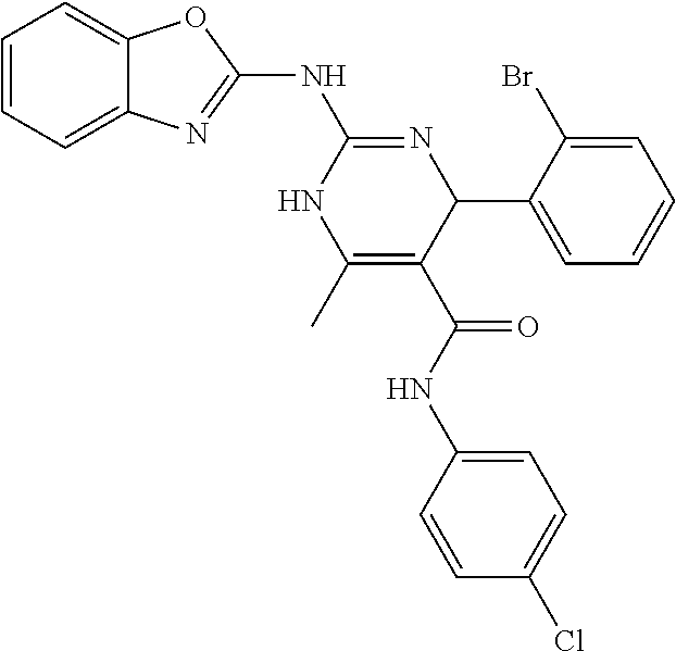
C1=CC=C2C(=C1)N=C(NC1=NC(C3=CC=CC=C3Br)C(C(=O)NC3=CC=C(Cl)C=C3)=C(C)N1)O2
